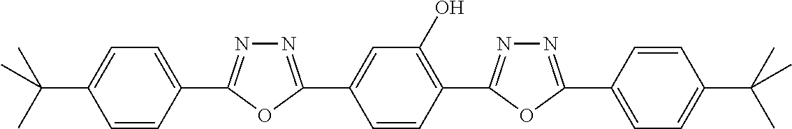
C1=CC(C2=NN=C(C3=CC(O)=C(C4=NN=C(C5=CC=C(C(C)(C)C)C=C5)O4)C=C3)O2)=CC=C1C(C)(C)C
